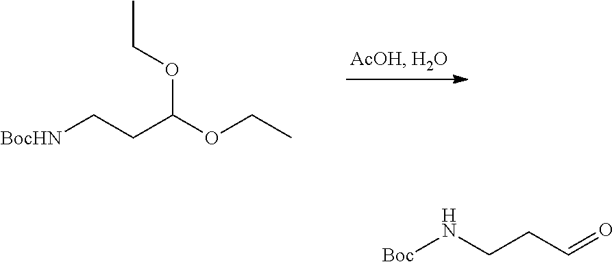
[BocHN]CCC(OCC)OCC.[Boc]NCCC=O
